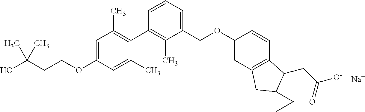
C1=C(OCCC(O)(C)C)C=C(C)C(C2=C(C)C(COC3=CC4=C(C=C3)C(CC([O-])=O)C3(C4)CC3)=CC=C2)=C1C.[Na]
